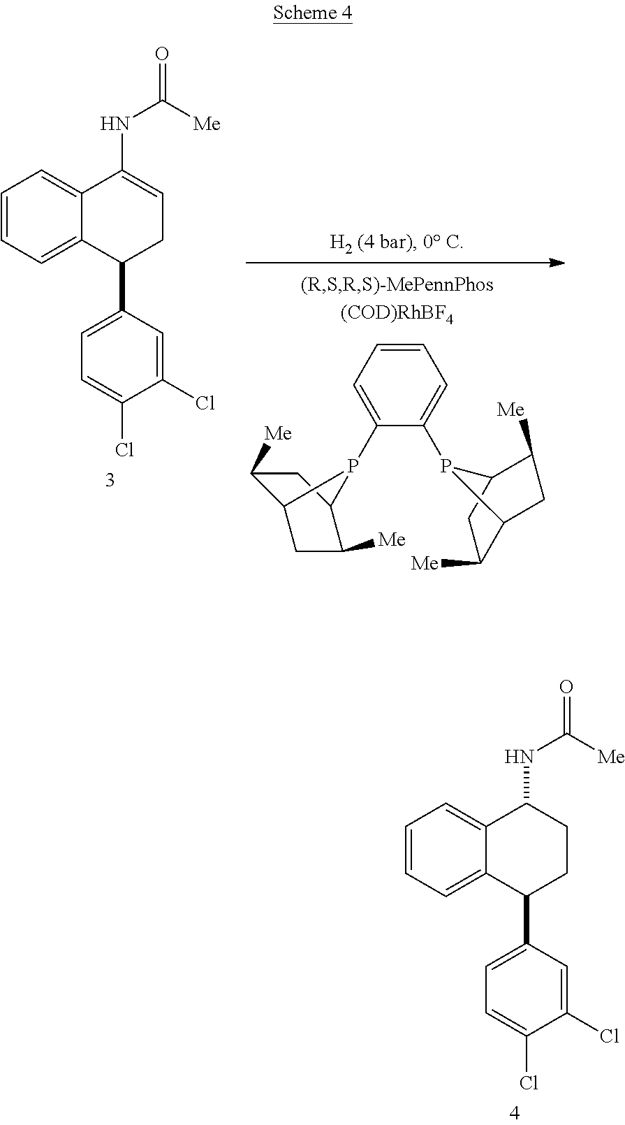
C1=CC=C2C(=C1)C(NC([Me])=O)CCC2C1=CC=C(Cl)C(Cl)=C1.C1=CC=C2C(=C1)C(NC([Me])=O)=CCC2C1=CC=C(Cl)C(Cl)=C1.C1=CC=C(P2C3C([Me])CC2C([Me])C3)C(P2C3C([Me])CC2C([Me])C3)=C1
